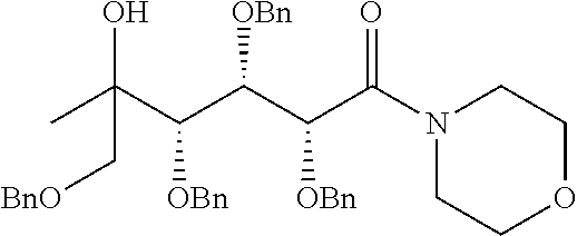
N1(C(C(C(C(C(C)(O)C[BnO])[OBn])[OBn])[OBn])=O)CCOCC1
